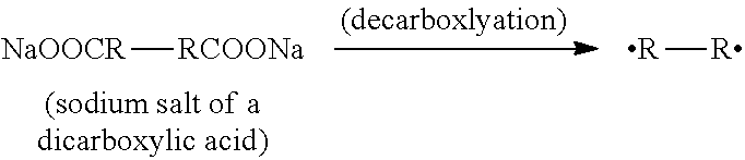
[RCOONa][NaOOCR].[R][R]
